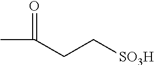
C(CC[SO3H])(C)=O
